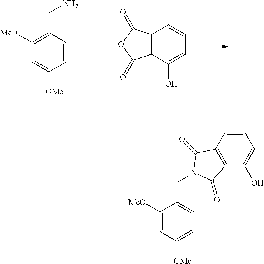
C1([MeO])=C(CN)C=CC([OMe])=C1.C12=C(C(O)=CC=C1)C(=O)OC2=O.C1([MeO])=CC([OMe])=CC=C1CN1C(=O)C2=C(C(O)=CC=C2)C1=O
